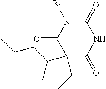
C1(CC)(C(C)CCC)C(=O)NC(=O)N([R1])C1=O
